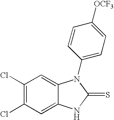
C1(Cl)=C(Cl)C=C2C(=C1)N(C1=CC=C([OCF3])C=C1)C(=S)N2
